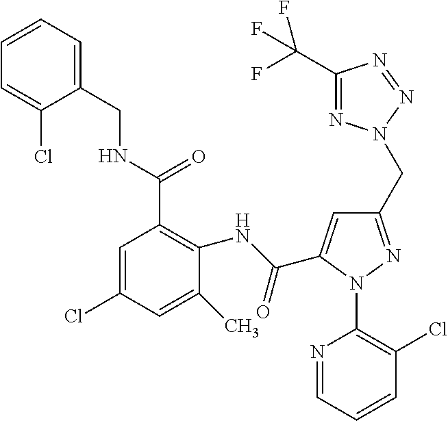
C1=CC=C(CNC(=O)C2=C(NC(=O)C3=CC(CN4N=C(C(F)(F)F)N=N4)=NN3C3=C(Cl)C=CC=N3)C(C)=CC(Cl)=C2)C(Cl)=C1
